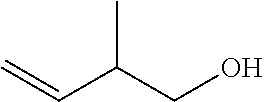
C=CC(CO)C
